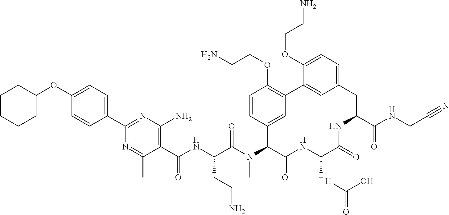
C1(C(NC(C(N(C2C(=O)NC(C)C(=O)NC(C(NCC#N)=O)CC3=CC=C(OCCN)C(=C3)C3=C(OCCN)C=CC2=C3)C)=O)CCN)=O)=C(N)N=C(C2=CC=C(OC3CCCCC3)C=C2)N=C1C.[H]C(O)=O
